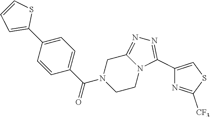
C1=C(C2=CC=CS2)C=CC(C(N2CCN3C(=NN=C3C3=CSC([CF3])=N3)C2)=O)=C1
